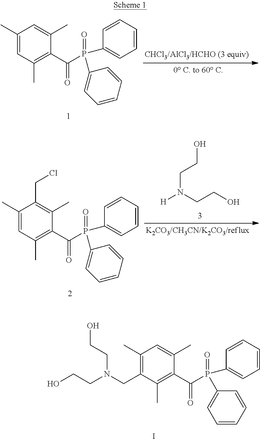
C1(C)=CC(C)=C(C(P(C2=CC=CC=C2)(=O)C2=CC=CC=C2)=O)C(C)=C1.OCCN([H])CCO.C1(C)=CC(C)=C(C(P(C2=CC=CC=C2)(=O)C2=CC=CC=C2)=O)C(C)=C1CCl.I.C1(C)=C(CN(CCO)CCO)C(C)=C(C(P(C2=CC=CC=C2)(=O)C2=CC=CC=C2)=O)C(C)=C1
